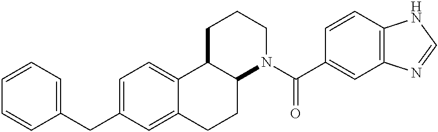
C1=C(CC2=CC=CC=C2)C=C2C(=C1)C1C(CC2)N(C(=O)C2=CC3=C(C=C2)NC=N3)CCC1
